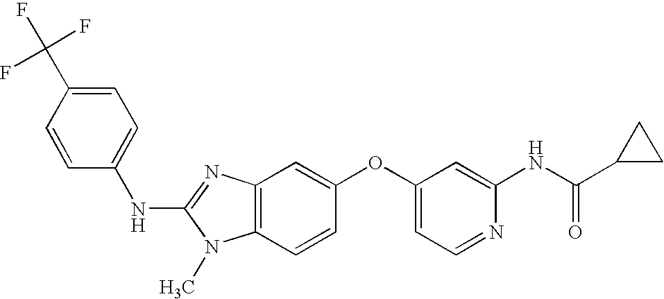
N(C1=NC2=C(N1C)C=CC(OC1=CC=NC(NC(C3CC3)=O)=C1)=C2)C1=CC=C(C(F)(F)F)C=C1
